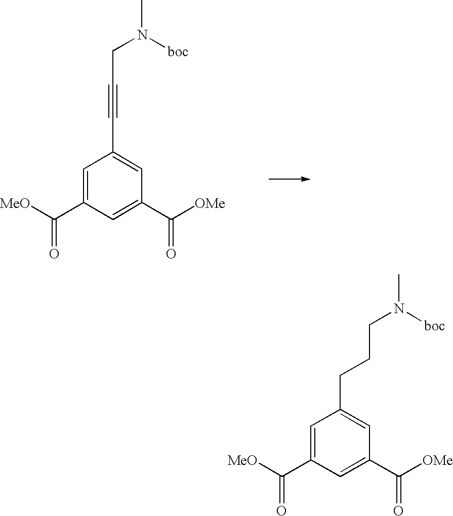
C1=C(C(=O)[MeO])C=C(C([OMe])=O)C=C1C#CCN([boc])C.C1=C(C(=O)[MeO])C=C(C([OMe])=O)C=C1CCCN([boc])C
